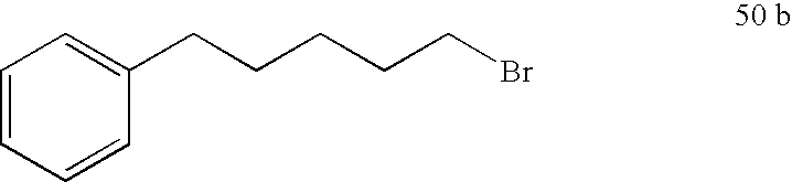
C1=CC=CC(CCCCCBr)=C1
